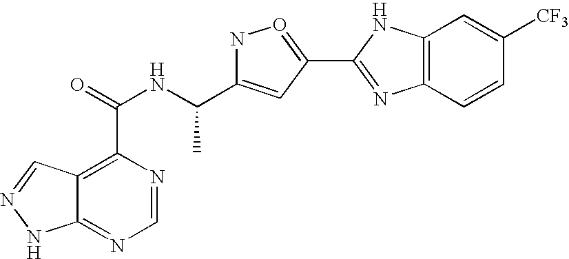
C12=NC=NC(C(NC(C3=CC(C4=NC5=C(N4)C=C([CF3])C=C5)=ON3)C)=O)=C1C=NN2
